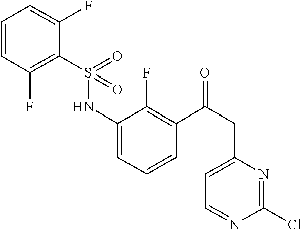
C1=CC=C(F)C(S(=O)(NC2=CC=CC(C(=O)CC3=CC=NC(Cl)=N3)=C2F)=O)=C1F
